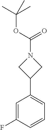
C1=C(C2CN(C(=O)OC(C)(C)C)C2)C=C(F)C=C1
